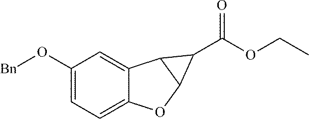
C12=CC=C(O[Bn])C=C1C1C(O2)C1C(OCC)=O
